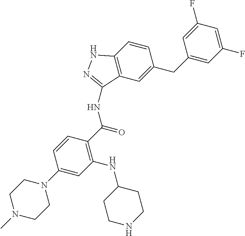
C1=CC2=C(C=C1CC1=CC(F)=CC(F)=C1)C(NC(=O)C1=C(NC3CCNCC3)C=C(N3CCN(C)CC3)C=C1)=NN2
